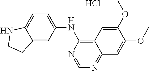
C12=CC(NC3=C4C(=NC=N3)C=C(OC)C(OC)=C4)=CC=C1NCC2.Cl
